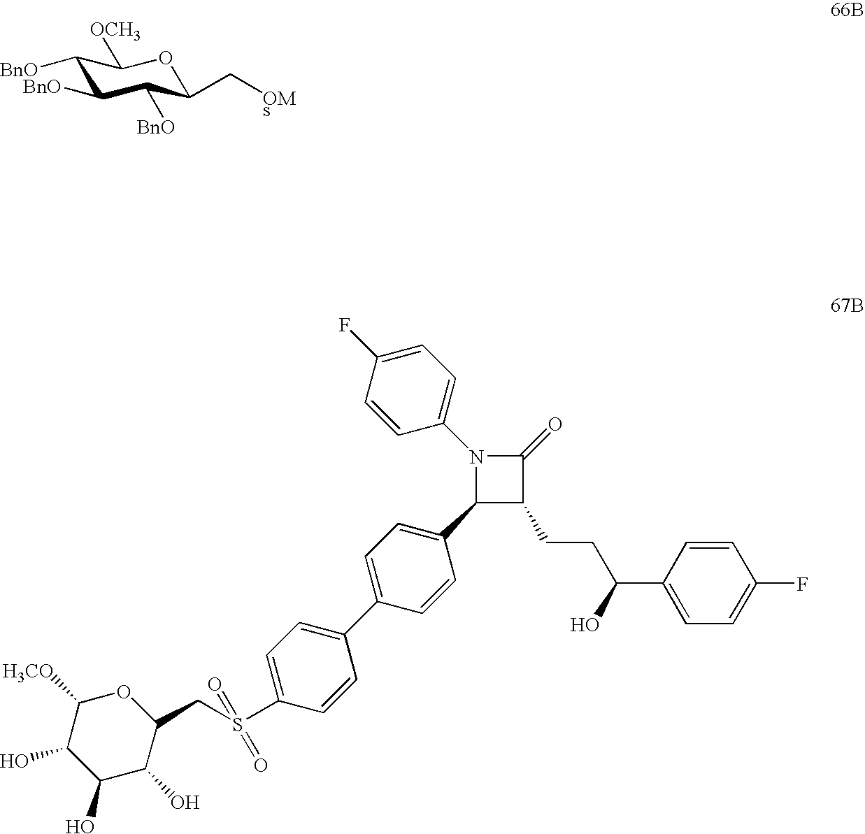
C1([BnO])C([BnO])C([BnO])C(C[OMs])OC1[OCH3].C1([H3CO])C(O)C(O)C(O)C(CS(C2=CC=C(C3=CC=C(C4C(CCC(C5=CC=C(F)C=C5)O)C(=O)N4C4=CC=C(F)C=C4)C=C3)C=C2)(=O)=O)O1
